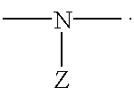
CN(C)[Z]
